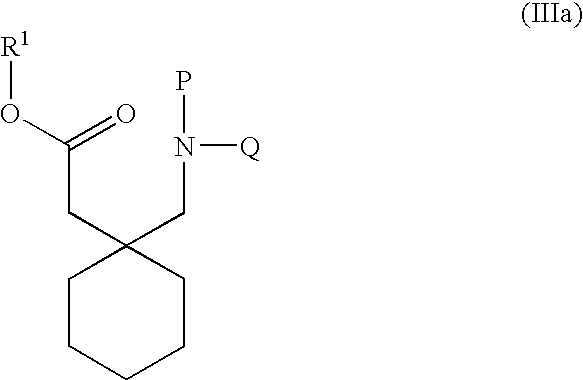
C1CCCCC1(CN(P)[Q])CC(O[R1])=O
